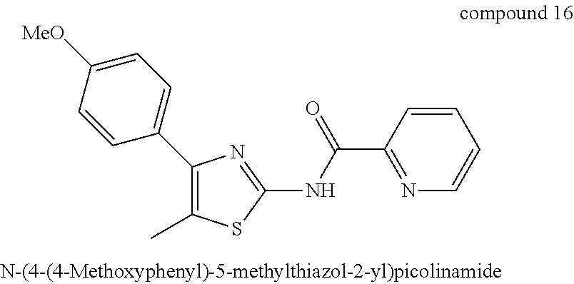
C1([MeO])=CC=C(C2=C(C)SC(NC(C3=NC=CC=C3)=O)=N2)C=C1
